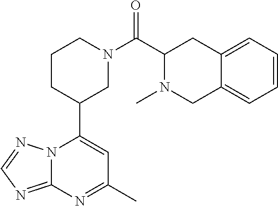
N12C(=NC=N1)N=C(C)C=C2C1CN(C(=O)C2CC3=CC=CC=C3CN2C)CCC1
